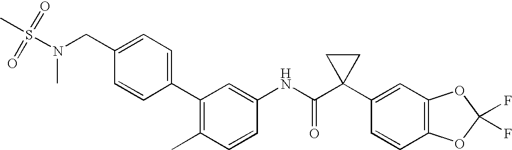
C1(C2=C(C)C=CC(NC(C3(C4=CC5=C(C=C4)OC(F)(F)O5)CC3)=O)=C2)=CC=C(CN(S(C)(=O)=O)C)C=C1
